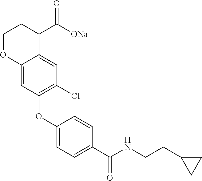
C1(OC2=C(Cl)C=C3C(=C2)OCCC3C([ONa])=O)=CC=C(C(NCCC2CC2)=O)C=C1
